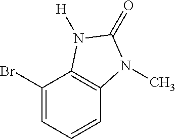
C1(Br)=CC=CC2=C1N([H])C(=O)N2C
